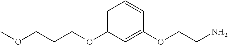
C1=C(OCCCOC)C=C(OCCN)C=C1
